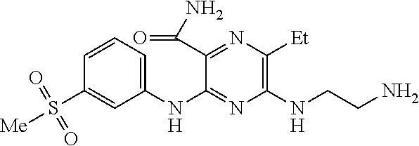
C1(NC2=NC(NCCN)=C([Et])N=C2C(N)=O)=CC=CC(S([Me])(=O)=O)=C1
